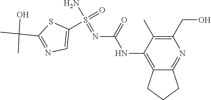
C12=C(NC(N=S(N)(=O)C3=CN=C(C(C)(O)C)S3)=O)C(C)=C(CO)N=C1CCC2
